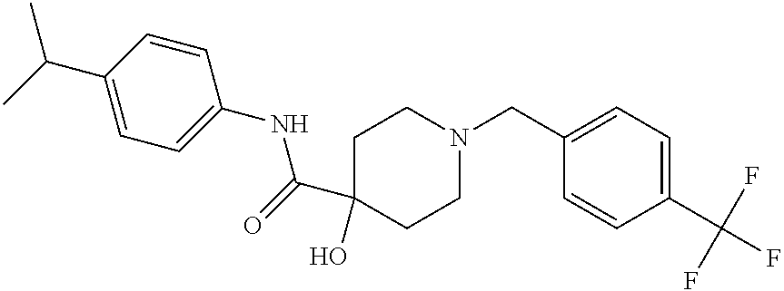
C1(CN2CCC(O)(C(=O)NC3=CC=C(C(C)C)C=C3)CC2)=CC=C(C(F)(F)F)C=C1
